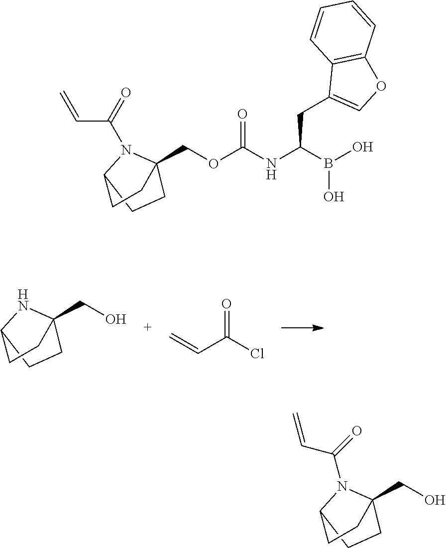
C(O)C12NC(CC1)CC2.C=CC(Cl)=O.C(OC(=O)NC(CC1=COC2=C1C=CC=C2)B(O)O)C12N(C(=O)C=C)C(CC1)CC2.C(O)C12N(C(=O)C=C)C(CC1)CC2
